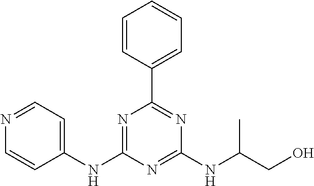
C1(NC2=NC(C3=CC=CC=C3)=NC(NC(CO)C)=N2)=CC=NC=C1
